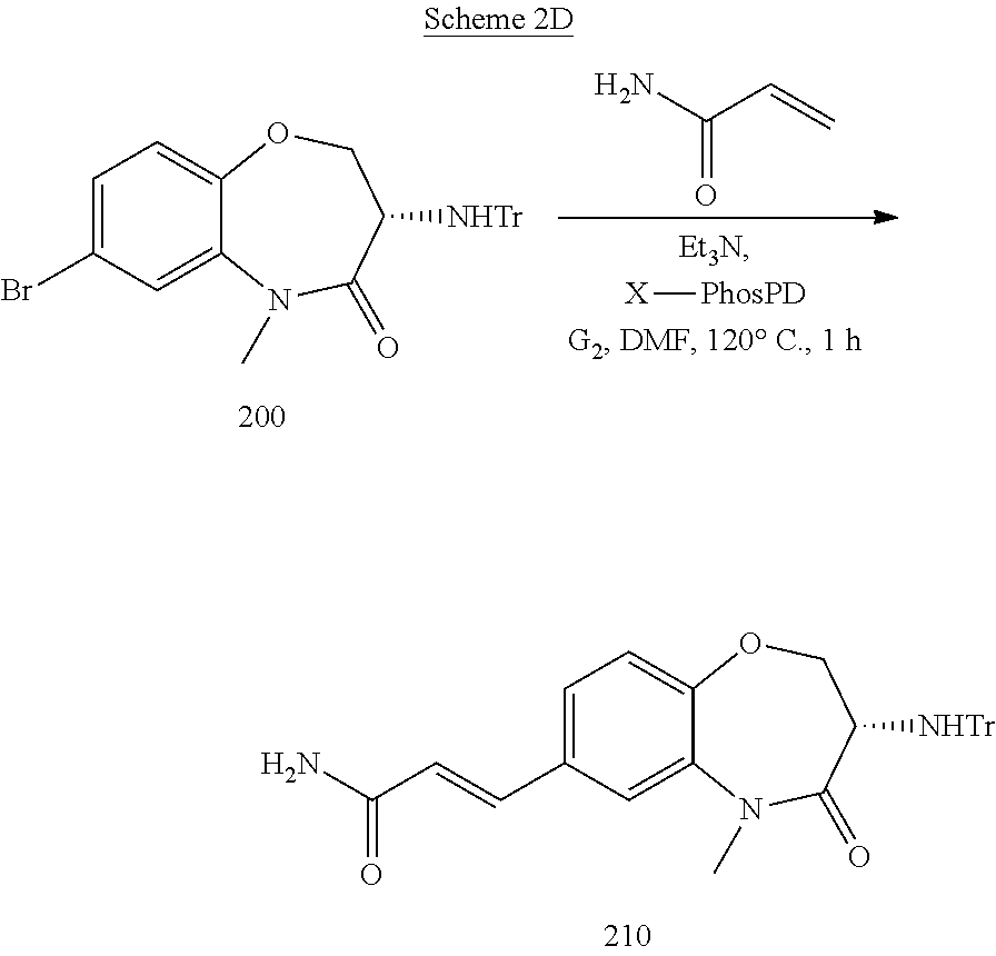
C1(Br)=CC=C2OCC([NHTr])C(=O)N(C)C2=C1.C=CC(N)=O.[X][PhosPD].C1(C=CC(N)=O)=CC=C2OCC([NHTr])C(=O)N(C)C2=C1
